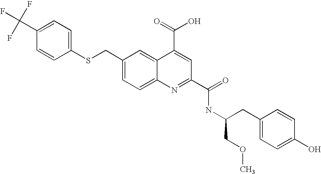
C1=C(C(F)(F)F)C=CC(SCC2=CC=C3C(=C2)C(C(=O)O)=CC(C(NC(CC2=CC=C(O)C=C2)COC)=O)=N3)=C1
